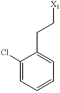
C1(Cl)=CC=CC=C1CC[X1]
